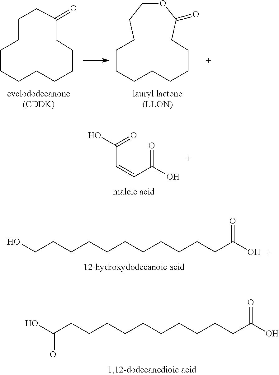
C(C=CC(=O)O)(=O)O.C(CCCCCCCCCCC(O)=O)O.C(CCCCCCCCCCC(O)=O)(O)=O.O1CCCCCCCCCCCC1=O.C1CCCCCCCCC(=O)CC1
